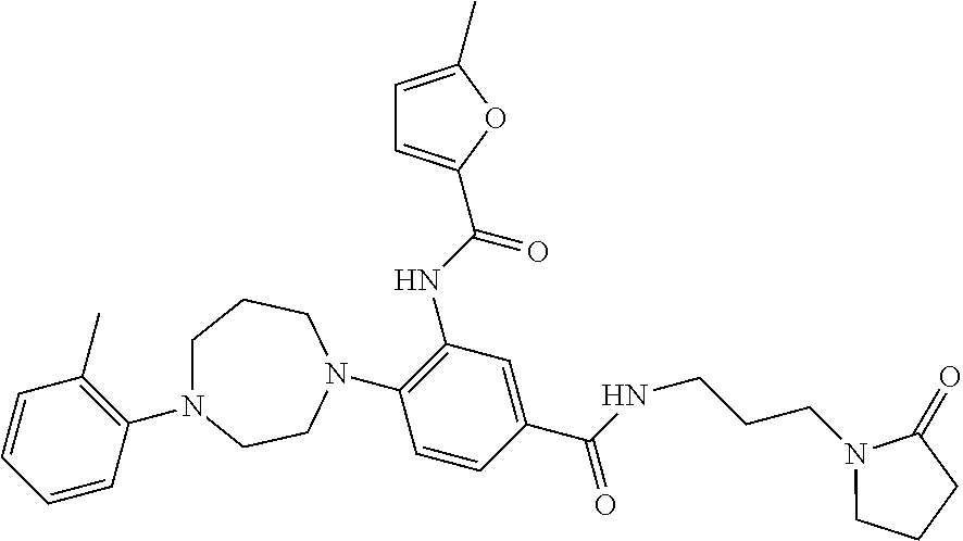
C1(N2CCN(C3=C(C)C=CC=C3)CCC2)=C(NC(=O)C2=CC=C(C)O2)C=C(C(=O)NCCCN2CCCC2=O)C=C1
